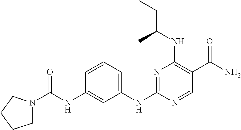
C1N(C(NC2=CC(NC3=NC(NC(CC)C)=C(C(N)=O)C=N3)=CC=C2)=O)CCC1
